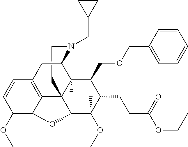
C1CN(CC2CC2)C2C34C15C1=C(C=CC(OC)=C1OC5C(OC)(C(CCC(OCC)=O)C3COCC1=CC=CC=C1)CC4)C2
